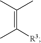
C(=C([R3])C)(C)C
